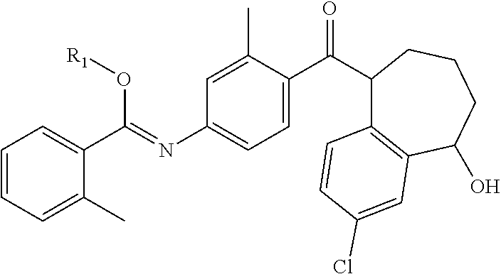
C1=CC=C(C)C(C(=NC2=CC=C(C(=O)C3C4=C(C(O)CCC3)C=C(Cl)C=C4)C(C)=C2)O[R1])=C1
